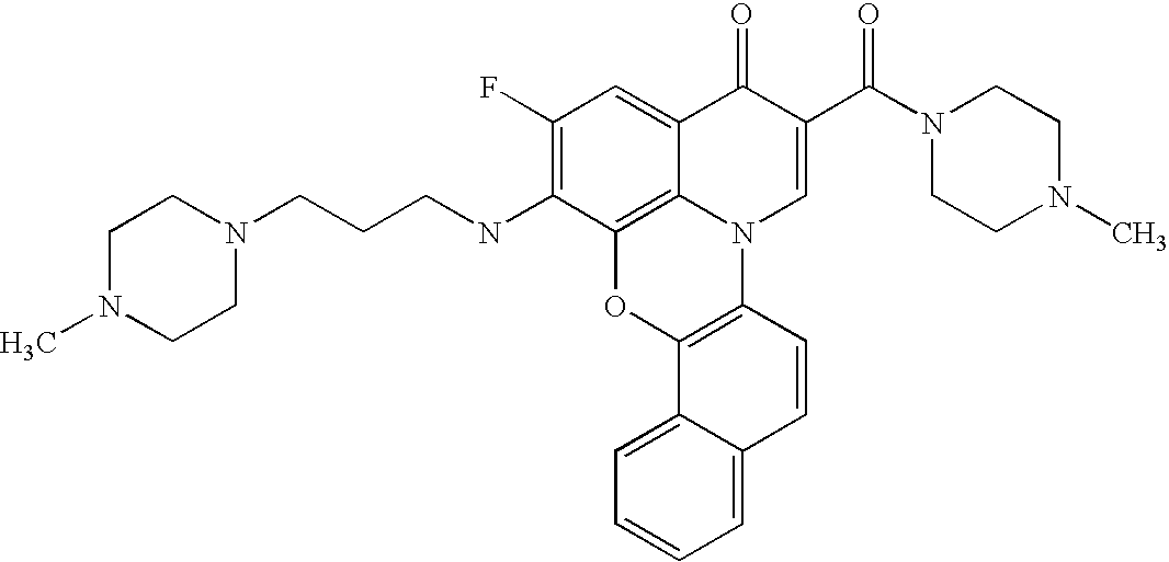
C12=C3C(=CC(F)=C1NCCCN1CCN(C)CC1)C(=O)C(C(=O)N1CCN(C)CC1)=CN3C1=C(O2)C2=CC=CC=C2C=C1
